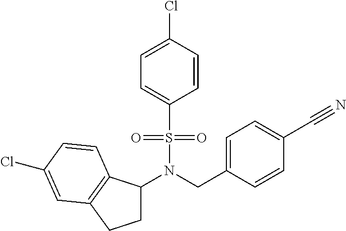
N(CC1=CC=C(C#N)C=C1)(S(=O)(=O)C1=CC=C(Cl)C=C1)C1CCC2=C1C=CC(Cl)=C2
